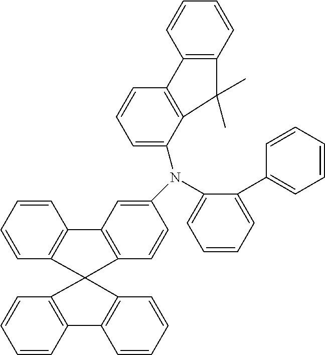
C1=CC2=C(C=C1)C1(C3=C2C=CC=C3)C2=C(C=CC=C2)C2=C1C=CC(N(C1=CC=CC=C1C1=CC=CC=C1)C1=CC=CC3=C1C(C)(C)C1=C3C=CC=C1)=C2
